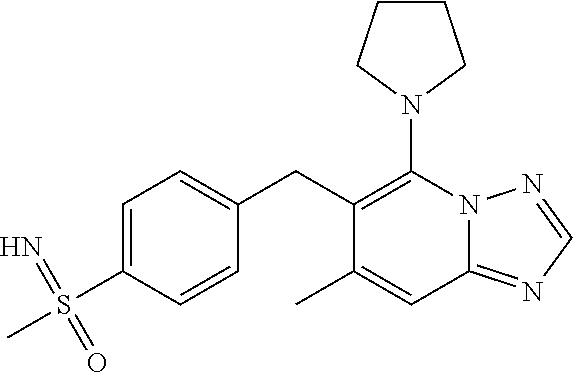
N1(C2=C(CC3=CC=C(S(C)(=N)=O)C=C3)C(C)=CC3=NC=NN23)CCCC1
